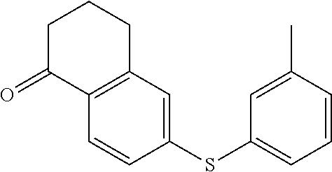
C1C(=O)C2=C(CC1)C=C(SC1=CC=CC(C)=C1)C=C2
